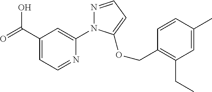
C(C1=CC=NC(N2N=CC=C2OCC2=C(CC)C=C(C)C=C2)=C1)(=O)O
